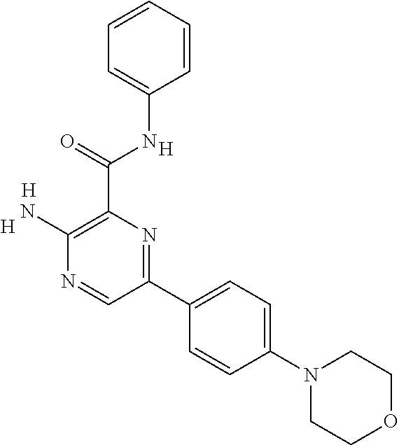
C1(N)=C(C(NC2=CC=CC=C2)=O)N=C(C2=CC=C(N3CCOCC3)C=C2)C=N1.[H].[H].[H]
